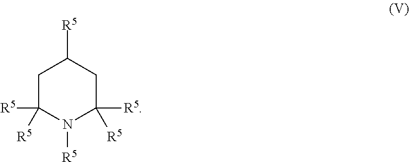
C1C([R5])([R5])N([R5])C([R5])([R5])CC1[R5]
